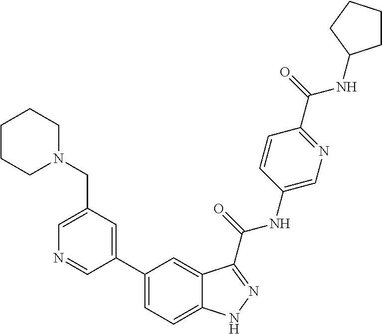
C1(CN2CCCCC2)=CN=CC(C2=CC=C3C(=C2)C(C(NC2=CN=C(C(=O)NC4CCCC4)C=C2)=O)=NN3)=C1
